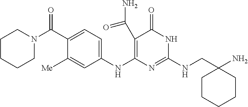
C1(C(N2CCCCC2)=O)=CC=C(NC2=C(C(=O)N)C(=O)NC(NCC3(N)CCCCC3)=N2)C=C1[Me]
